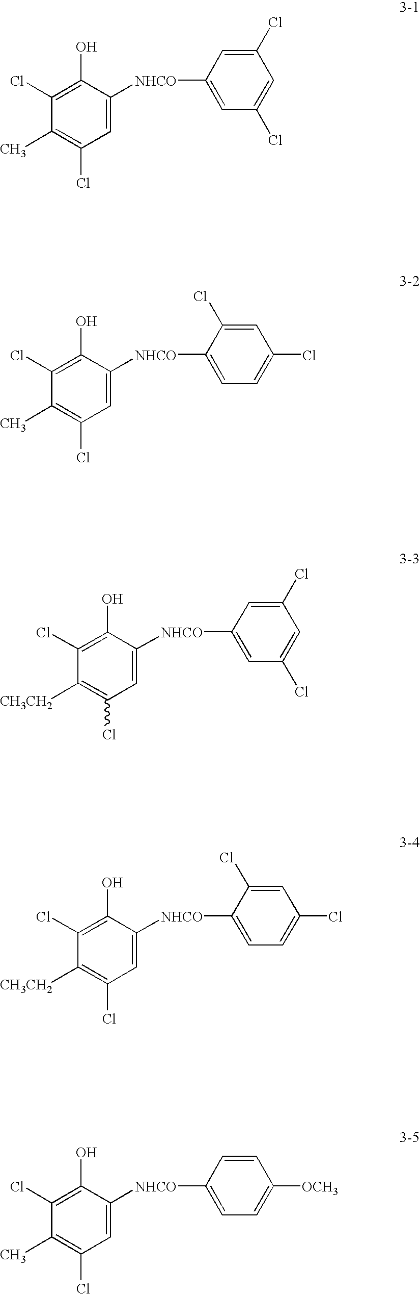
C1=C([NHCO]C2=CC(Cl)=CC(Cl)=C2)C(O)=C(Cl)C(C)=C1Cl.C1=C([NHCO]C2=CC=C(Cl)C=C2Cl)C(O)=C(Cl)C(C)=C1Cl.C1=C([NHCO]C2=CC(Cl)=CC(Cl)=C2)C(O)=C(Cl)C([CH3CH2])=C1Cl.C1=C([NHCO]C2=CC=C(Cl)C=C2Cl)C(O)=C(Cl)C([CH3CH2])=C1Cl.C1=C([NHCO]C2=CC=C([OCH3])C=C2)C(O)=C(Cl)C(C)=C1Cl
